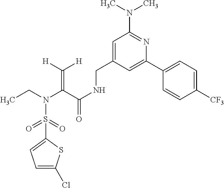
C1(S(=O)(=O)N(CC)C(C(NCC2=CC(N(C)C)=NC(C3=CC=C([CF3])C=C3)=C2)=O)=C([H])[H])=CC=C(Cl)S1
